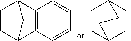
C1CC2C3=C(C1C2)C=CC=C3.C1CC2CCC1CC2
